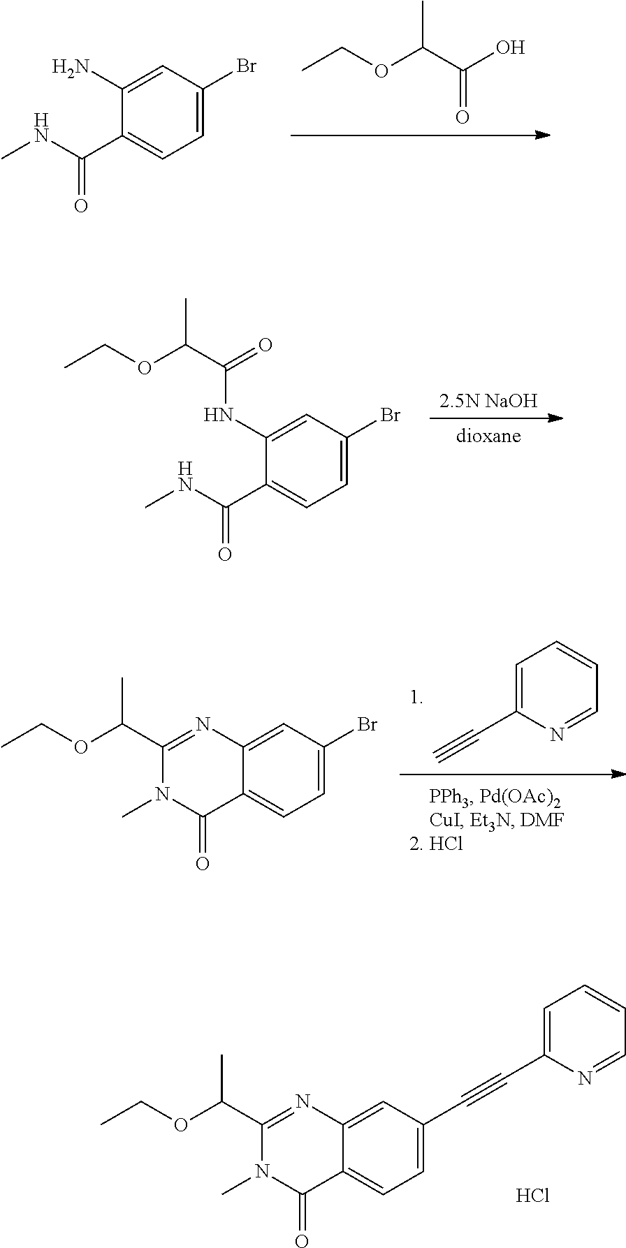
[2.5N NaOH].[dioxane].C1(C(NC)=O)=CC=C(Br)C=C1NC(C(OCC)C)=O.C1(C#CC2=CC=C3C(=C2)N=C(C(OCC)C)N(C)C3=O)=CC=CC=N1.Cl.C(OC(C(O)=O)C)C.C1(C(NC)=O)=CC=C(Br)C=C1N.C1=C(C#C)N=CC=C1.C12=CC=C(Br)C=C1N=C(C(OCC)C)N(C)C2=O
